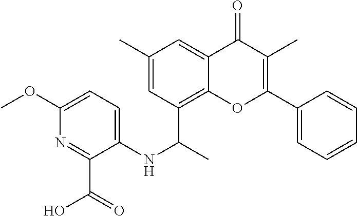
C12=C(C(C)NC3=CC=C(OC)N=C3C(O)=O)C=C(C)C=C1C(=O)C(C)=C(C1=CC=CC=C1)O2
